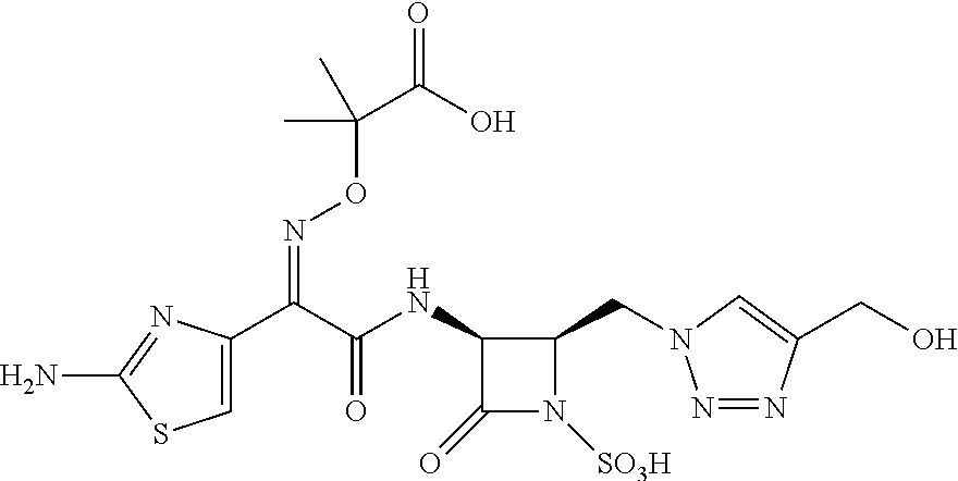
C1(=O)N([SO3H])C(CN2N=NC(CO)=C2)C1NC(C(C1=CSC(N)=N1)=NOC(C)(C(=O)O)C)=O
